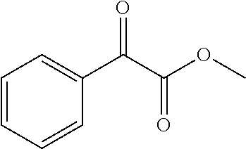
C(OC)(C(C1=CC=CC=C1)=O)=O
